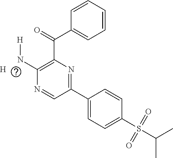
C(S(C1=CC=C(C2=NC(C(=O)C3=CC=CC=C3)=C(N[H])N=C2)C=C1)(=O)=O)(C)C.[H]
